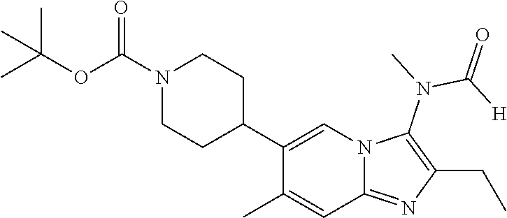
C1(C2=CN3C(=NC(CC)=C3N(C)C([H])=O)C=C2C)CCN(C(OC(C)(C)C)=O)CC1
